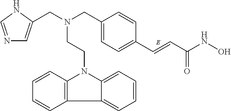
C(C1=CC=C(C=CC(NO)=O)C=C1)N(CC1=CN=CN1)CCN1C2=C(C3=CC=CC=C13)C=CC=C2
